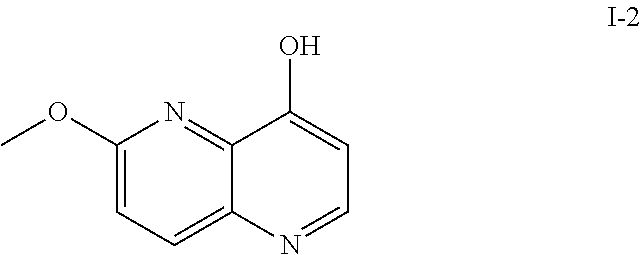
C1(OC)=CC=C2C(=N1)C(O)=CC=N2
